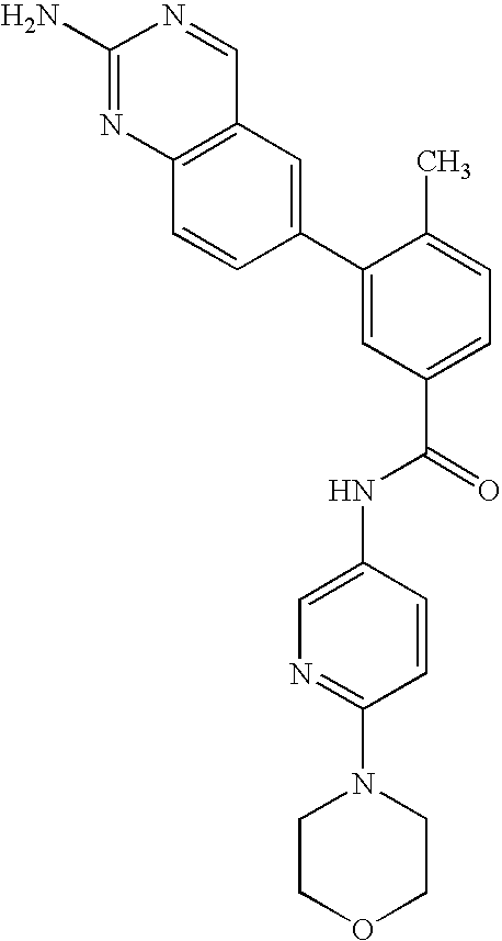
C12=C(N=C(N)N=C1)C=CC(C1=CC(C(=O)NC3=CN=C(N4CCOCC4)C=C3)=CC=C1C)=C2
